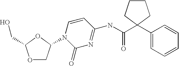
O1CC(N2C(=O)N=C(NC(C3(C4=CC=CC=C4)CCCC3)=O)C=C2)OC1CO
